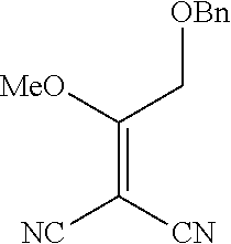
C(=C([CN])[NC])([MeO])C[OBn]
